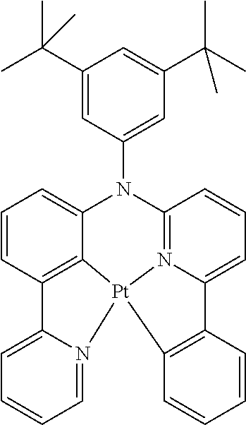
C1=CC2=C3C(=C1)N(C1=CC(C(C)(C)C)=CC(C(C)(C)C)=C1)C1=N4[Pt]3(N3=CC=CC=C23)C2=C(C4=CC=C1)C=CC=C2
